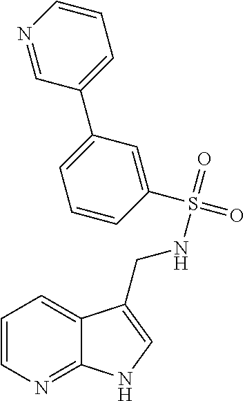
C1=CN=C2C(=C1)C(CNS(=O)(C1=CC(C3=CC=CN=C3)=CC=C1)=O)=CN2
